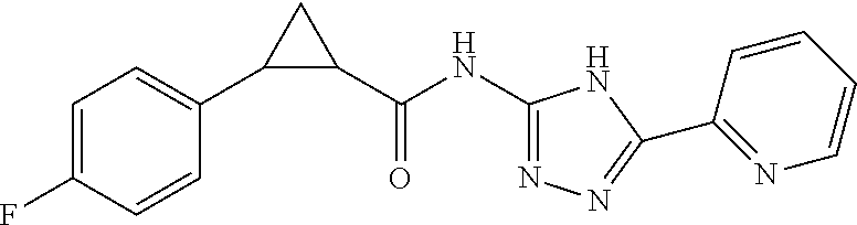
C1(C(NC2=NN=C(C3=NC=CC=C3)N2)=O)CC1C1=CC=C(F)C=C1
